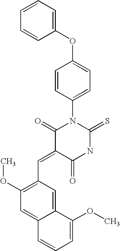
C1(OC2=CC=C(N3C(=O)C(=CC4=C(OC)C=C5C(=C4)C(OC)=CC=C5)C(=O)NC3=S)C=C2)=CC=CC=C1
